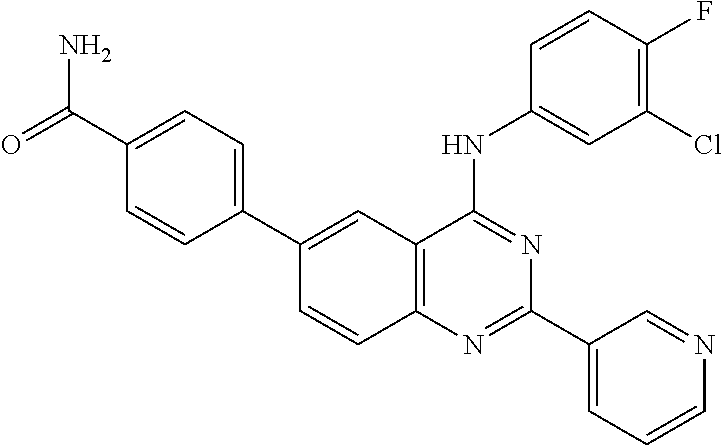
C12=C(N=C(C3=CC=CN=C3)N=C1NC1=CC(Cl)=C(F)C=C1)C=CC(C1=CC=C(C(=O)N)C=C1)=C2
